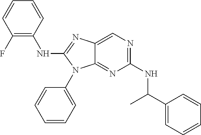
C1(NC(C2=CC=CC=C2)C)=NC=C2C(=N1)N(C1=CC=CC=C1)C(NC1=C(F)C=CC=C1)=N2
